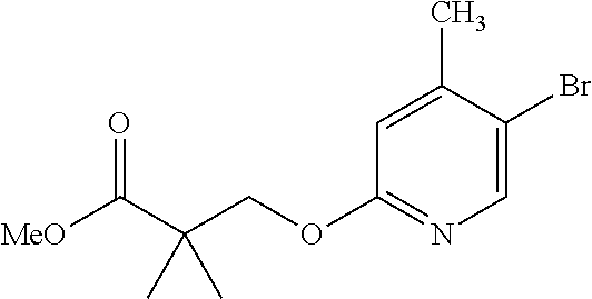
C1=C(Br)C(C)=CC(OCC(C([MeO])=O)(C)C)=N1
